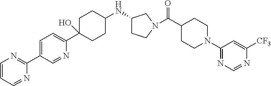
C1=C(C2=NC=CC=N2)C=NC(C2(O)CCC(NC3CCN(C(C4CCN(C5=NC=NC([CF3])=C5)CC4)=O)C3)CC2)=C1
